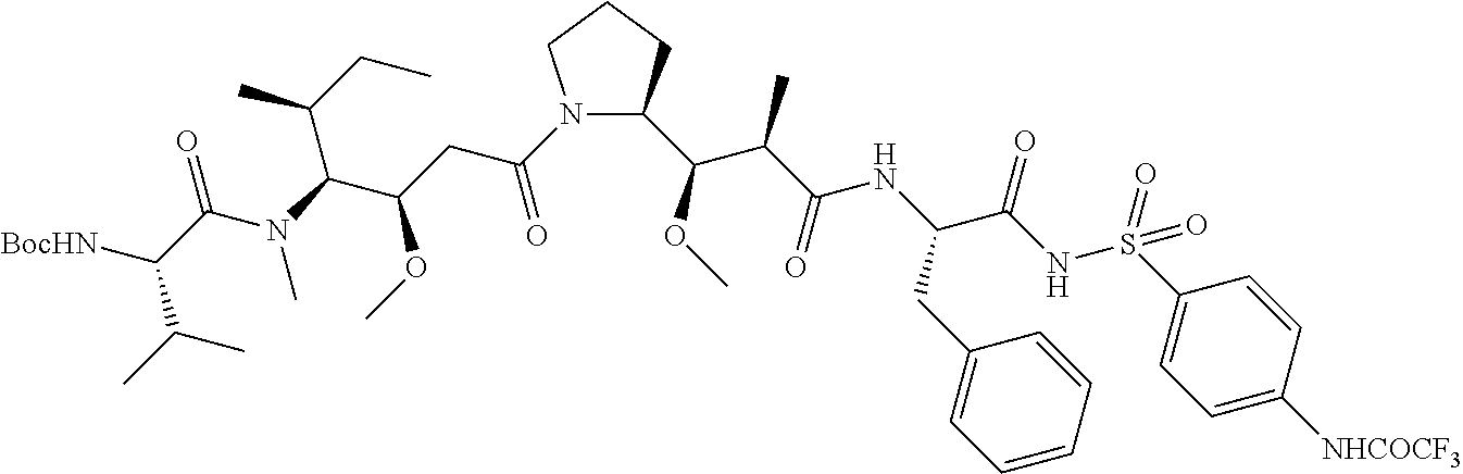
N1(C(=O)CC(OC)C(C(C)CC)N(C)C(=O)C(C(C)C)[BocHN])C(C(C(C)C(NC(CC2=CC=CC=C2)C(=O)NS(=O)(C2=CC=C([NHCOCF3])C=C2)=O)=O)OC)CCC1
